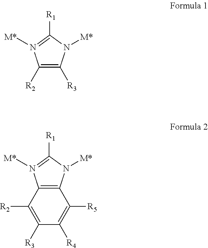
C1([R2])=C([R3])N([M*])C([R1])=N1[M*].C12=C(N([M*])C([R1])=N1[M*])C([R5])=C([R4])C([R3])=C2[R2]
